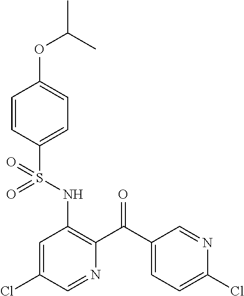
C1=CC(S(NC2=C(C(C3=CC=C(Cl)N=C3)=O)N=CC(Cl)=C2)(=O)=O)=CC=C1OC(C)C
